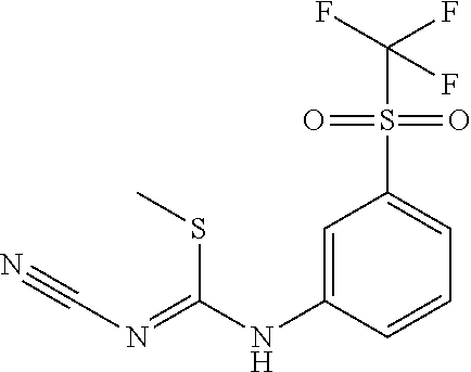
C1=C(NC(=NC#N)SC)C=CC=C1S(C(F)(F)F)(=O)=O
